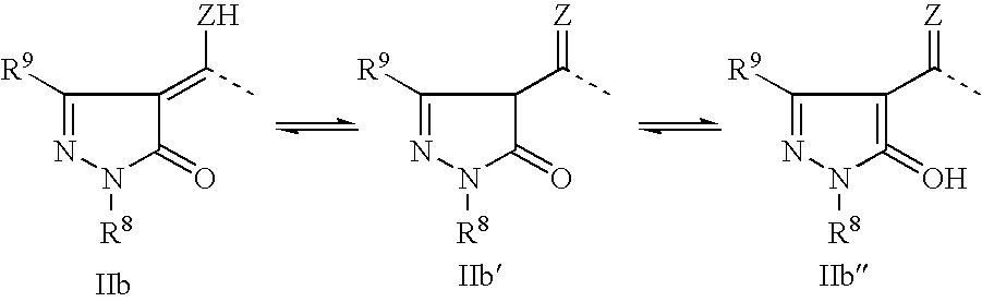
C1([R9])=NN([R8])C(=O)C1=C(C)[ZH].C1([R9])=NN([R8])C(=O)C1C(C)=[Z].C1([R9])=NN([R8])C(=O)=C1C(C)=[Z]
